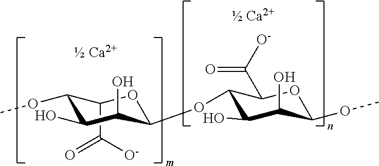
C1(C([O-])=O)C(OC)C(O)C(O)C(OC2C(O)C(O)C(OC)OC2C([O-])=O)O1
